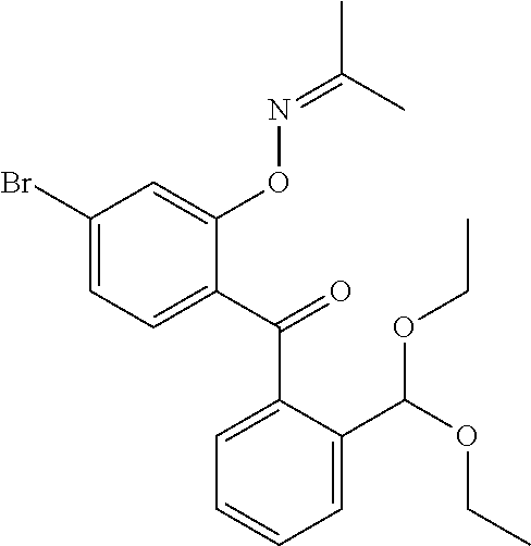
C1(Br)=CC=C(C(=O)C2=CC=CC=C2C(OCC)OCC)C(ON=C(C)C)=C1
